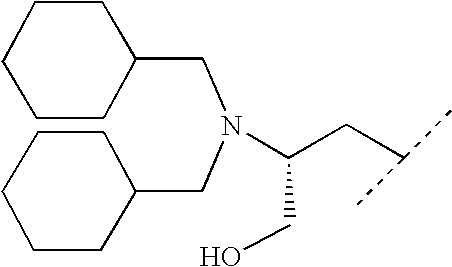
N(C(CC(C)C)CO)(CC1CCCCC1)CC1CCCCC1
